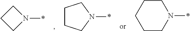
C1CCN(*)C1.C1CN(*)CCC1.*N1CCC1
